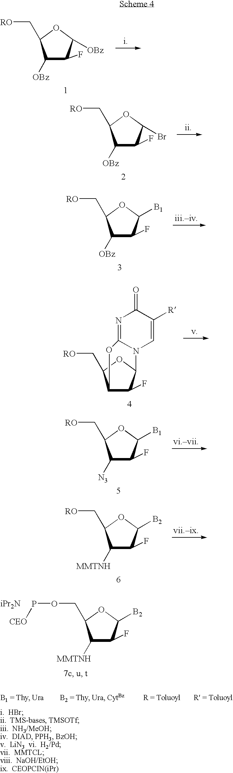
C1([OBz])C(C[RO])OC([OBz])C1F.C1([OBz])C(F)C(Br)OC1C[RO].C1([OBz])C(F)C([B1])OC1C[RO].C12C(F)C(OC1C[RO])N1C=C([R])C(=O)N=C1O2.C1([N3])C(F)C([B1])OC1C[RO].C1([MMTNH])C(F)C([B2])OC1C[RO].C1([MMTNH])C(F)C([B2])OC1COP[CEO]
